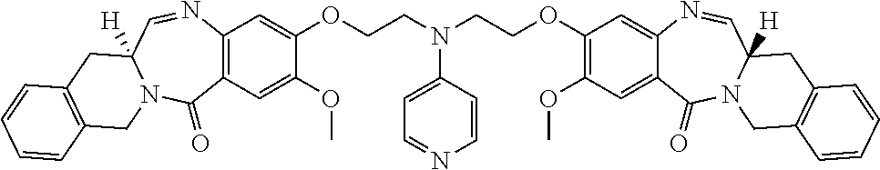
C(N(CCOC1=C(OC)C=C2C(=C1)N=CC1([H])N(C2=O)CC2=C(C1)C=CC=C2)C1=CC=NC=C1)COC1=CC2=C(C=C1OC)C(=O)N1C([H])(C=N2)CC2=C(C1)C=CC=C2
